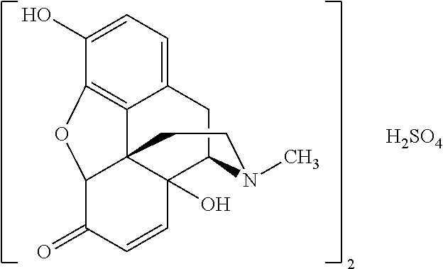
C12=CC=C(O)C3=C1C14C(O)(C(C2)N(C)CC1)C=CC(=O)C4O3.[H2SO4]
